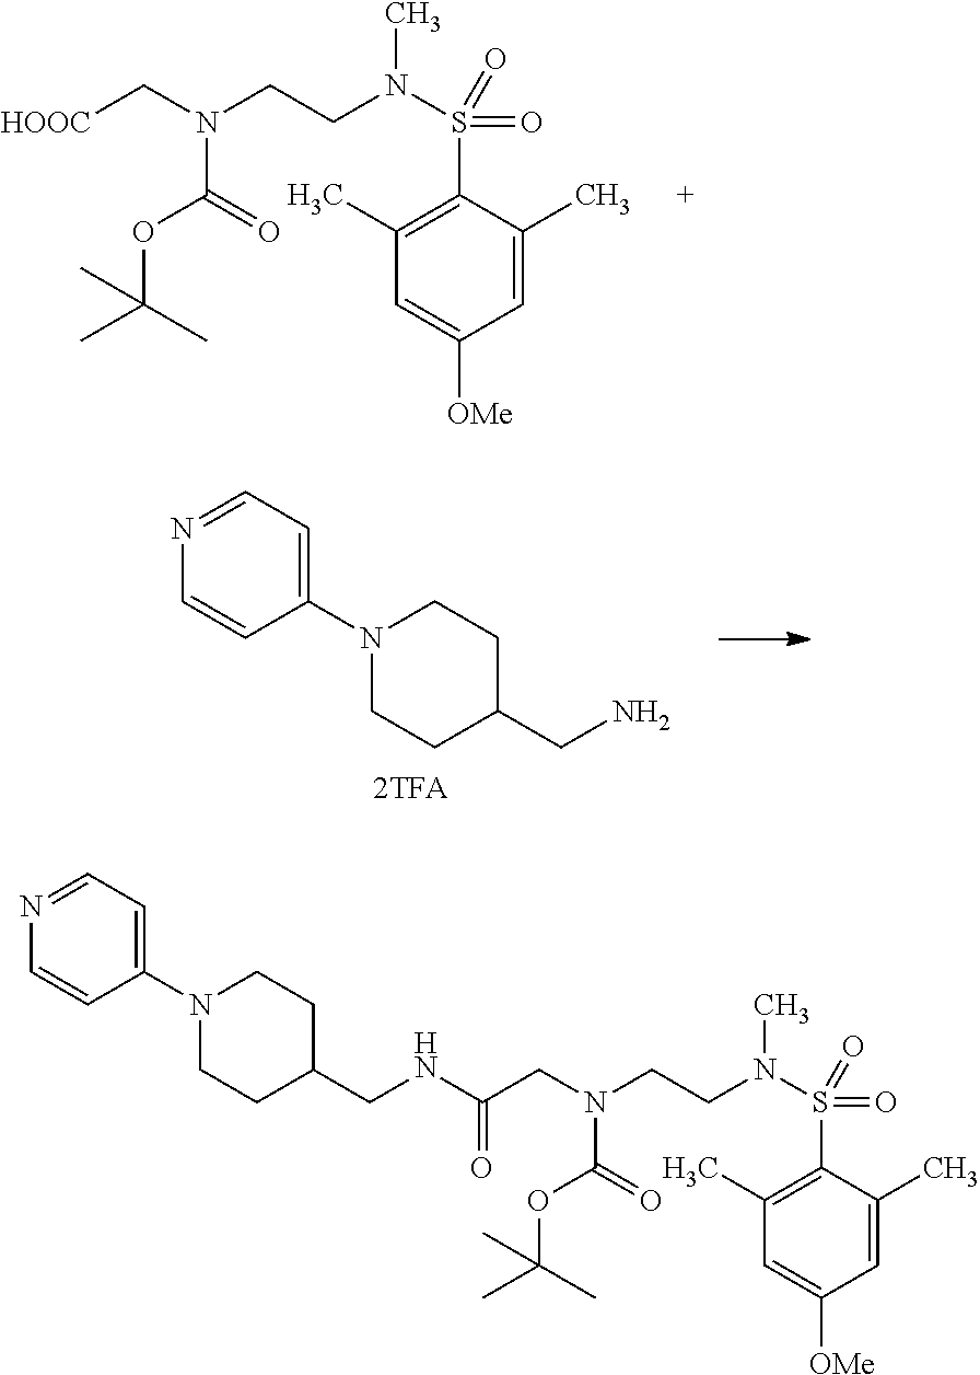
C1=C(C)C(S(=O)(=O)N(CCN(C[HOOC])C(=O)OC(C)(C)C)C)=C(C)C=C1[OMe].C1(N2CCC(CN)CC2)=CC=NC=C1.C1=C(C)C(S(=O)(=O)N(CCN(CC(NCC2CCN(C3=CC=NC=C3)CC2)=O)C(=O)OC(C)(C)C)C)=C(C)C=C1[OMe]
